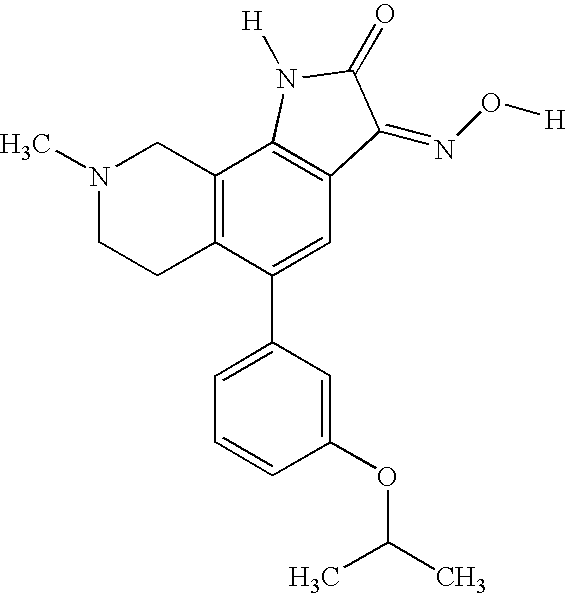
N1(C)CCC2=C(C1)C1=C(C=C2C2=CC=CC(OC(C)C)=C2)C(=NO[H])C(=O)N1[H]
